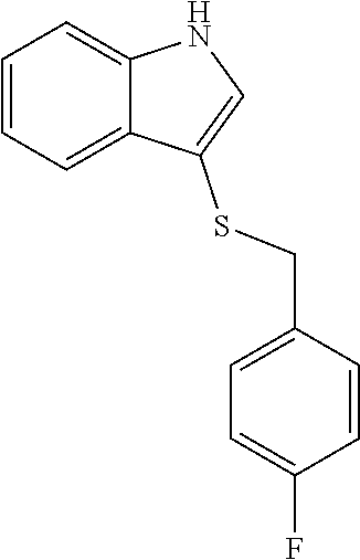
C12=CC=CC=C1NC=C2SCC1=CC=C(F)C=C1
